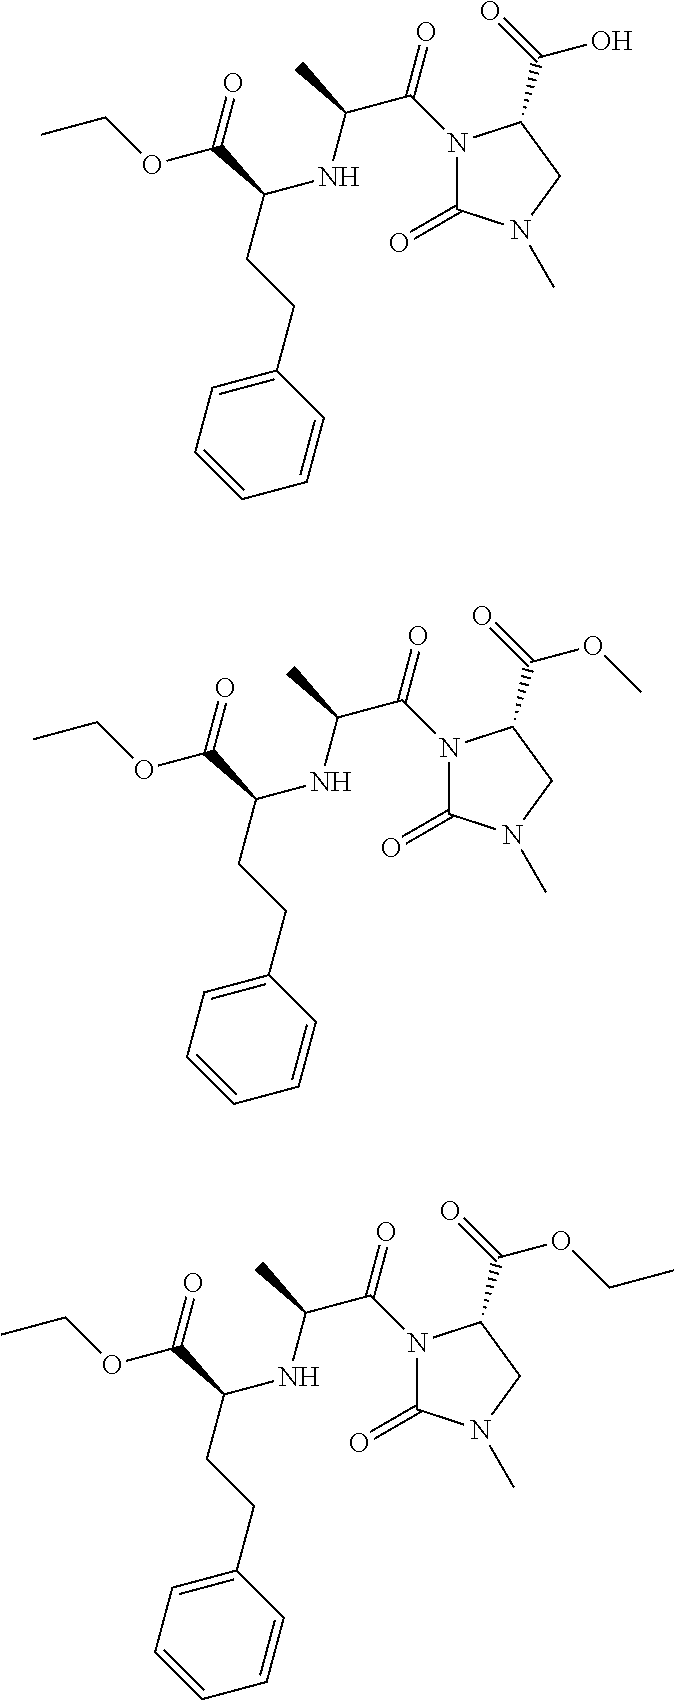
C(OC(C(NC(C(N1C(=O)N(C)CC1C(O)=O)=O)C)CCC1=CC=CC=C1)=O)C.C(OC(C(NC(C(N1C(=O)N(C)CC1C(OC)=O)=O)C)CCC1=CC=CC=C1)=O)C.C(OC(C(NC(C(N1C(=O)N(C)CC1C(OCC)=O)=O)C)CCC1=CC=CC=C1)=O)C
